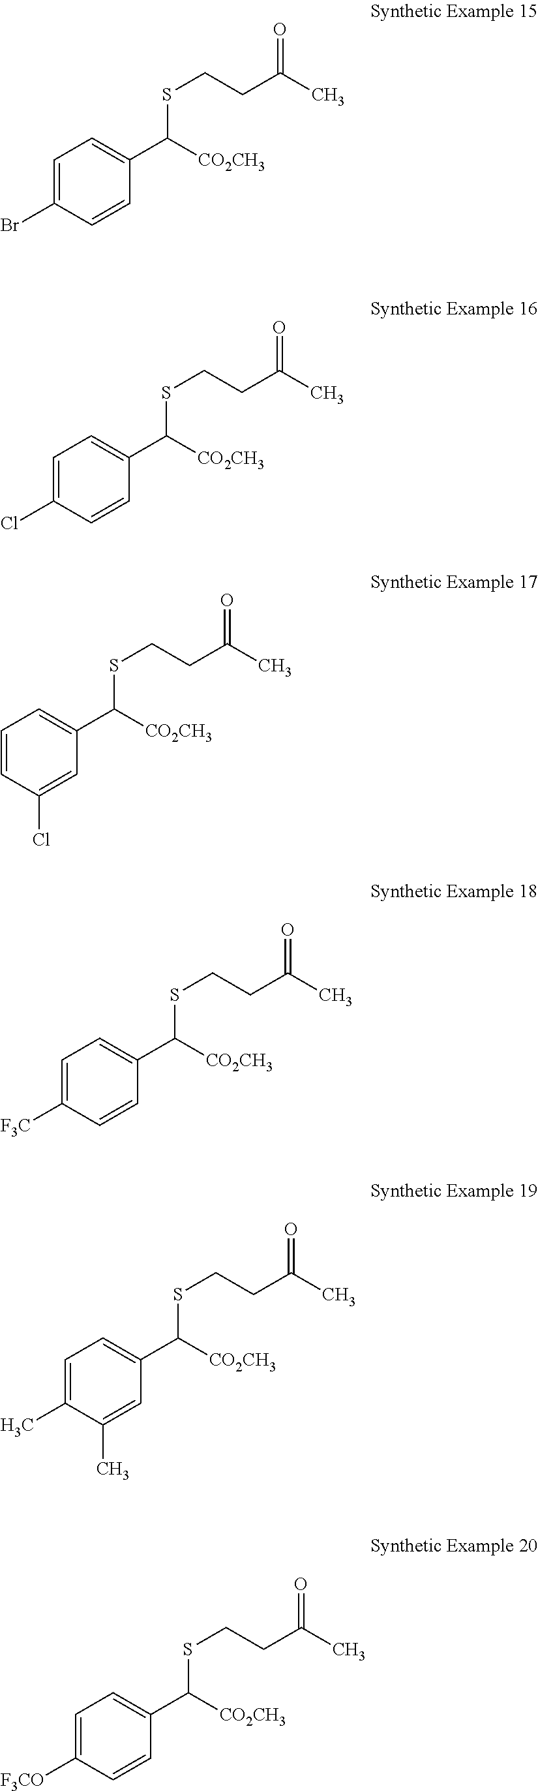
C1=C(Br)C=CC(C([CO2CH3])SCCC(C)=O)=C1.C1=C(Cl)C=CC(C([CO2CH3])SCCC(C)=O)=C1.C1=CC(Cl)=CC(C([CO2CH3])SCCC(C)=O)=C1.C1=C([F3C])C=CC(C([CO2CH3])SCCC(C)=O)=C1.C1=C(C)C(C)=CC(C([CO2CH3])SCCC(C)=O)=C1.C1=C([F3CO])C=CC(C([CO2CH3])SCCC(C)=O)=C1
